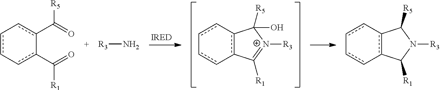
c12c(-cc-cc-1)C([R1])N([R3])C2[R5].c12c(-cc-cc-1)C([R1])=[N+]([R3])C2([R5])O.[R3]N.c1(C(=O)[R5])c-cc-cc-1C(=O)[R1]
